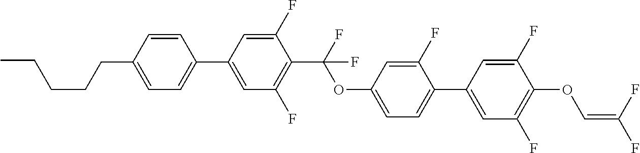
C1=C(C2=CC=C(CCCCC)C=C2)C=C(F)C(C(F)(OC2=CC=C(C3=CC(F)=C(OC=C(F)F)C(F)=C3)C(F)=C2)F)=C1F
